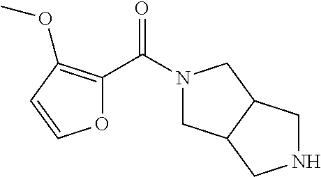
O1C(C(N2CC3C(C2)CNC3)=O)=C(OC)C=C1
